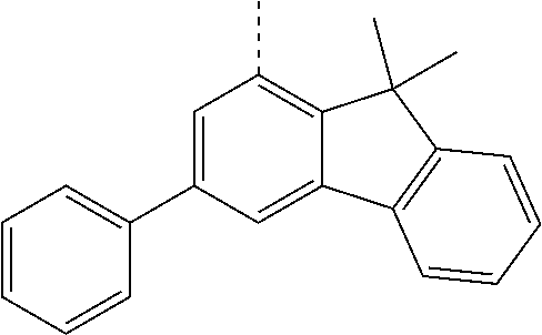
C1=C(C2=CC=CC=C2)C=C2C(=C1C)C(C)(C)C1=C2C=CC=C1
